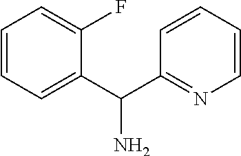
C1=CC=C(C(C2=NC=CC=C2)N)C(F)=C1
